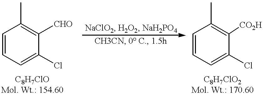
C1=CC=C(Cl)C([CHO])=C1C.C1=CC=C(Cl)C([CO2H])=C1C
